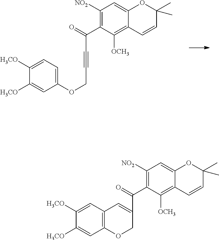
C1([H3CO])=CC(OCC#CC(C2=C([NO2])C=C3C(=C2[OCH3])C=CC(C)(C)O3)=O)=CC=C1[H3CO].C1([H3CO])=CC2=C(C=C1[H3CO])C=C(C(C1=C([NO2])C=C3C(=C1[OCH3])C=CC(C)(C)O3)=O)CO2
